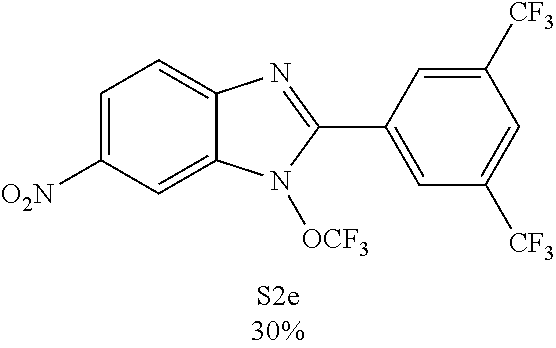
C1=C([O2N])C=C2C(=C1)N=C(C1=CC([CF3])=CC([CF3])=C1)N2[OCF3]
